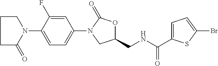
C1=C(F)C(N2CCCC2=O)=CC=C1N1C(=O)OC(CNC(=O)C2=CC=C(Br)S2)C1
